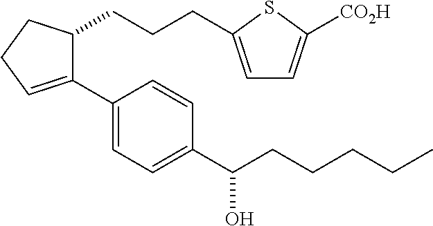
C1(C2=CC=C(C(CCCCC)O)C=C2)=CCCC1CCCC1=CC=C([CO2H])S1
